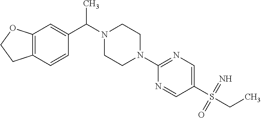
C12=C(C=CC(C(N3CCN(C4=NC=C(S(CC)(=N)=O)C=N4)CC3)C)=C1)CCO2
